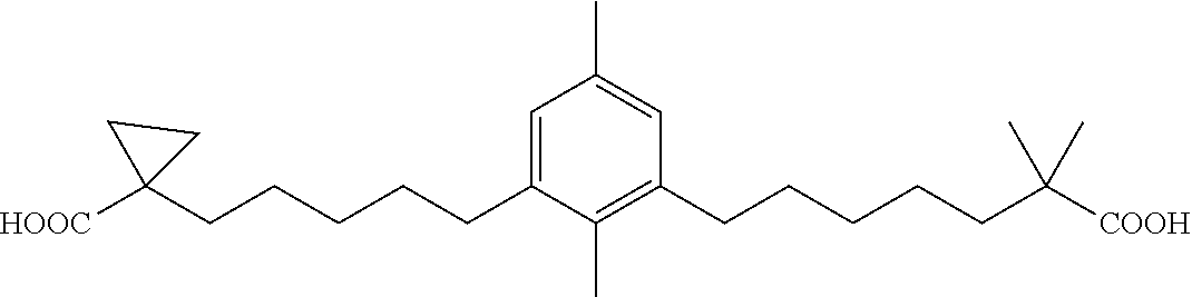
C1(C)=CC(CCCCCC(C)(C)[COOH])=C(C)C(CCCCCC2([HOOC])CC2)=C1
